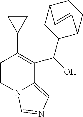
C1(C2=C(C(O)C3C4CCC(C3)C=C4)C3=CN=CN3C=C2)CC1
